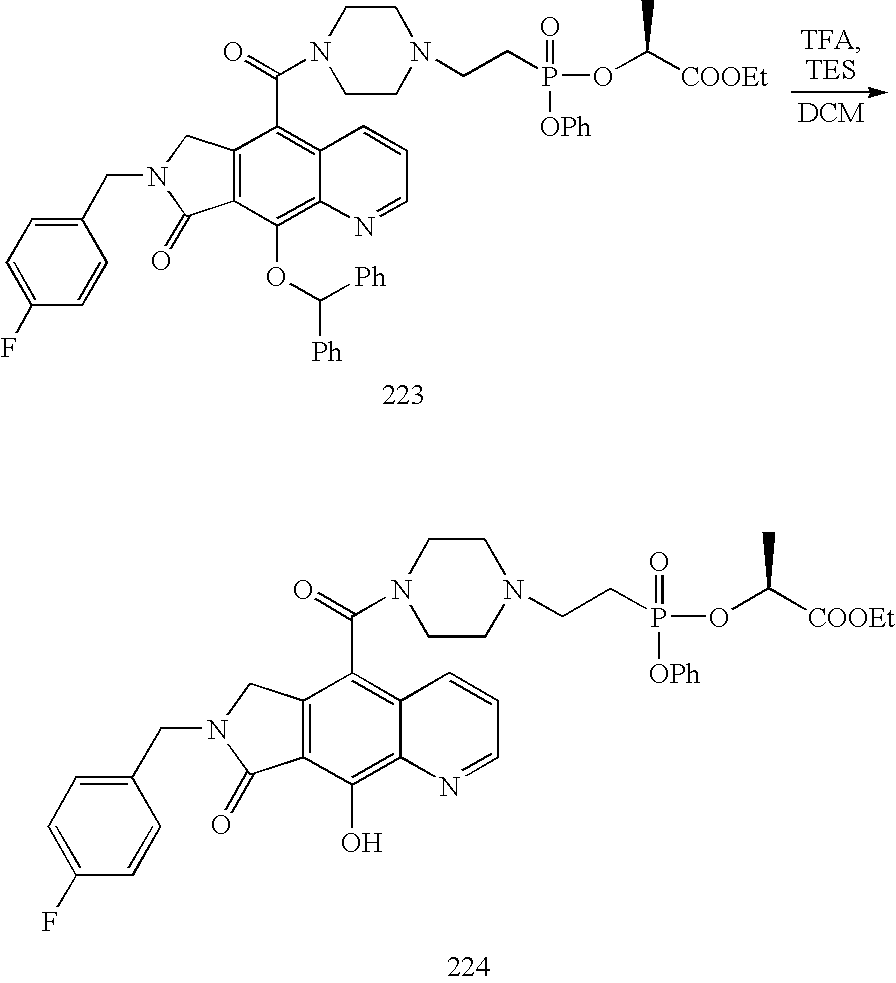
C12=C(C(=O)N(CC3=CC=C(F)C=C3)C1)C(OC([Ph])[Ph])=C1C(=C2C(N2CCN(CCP(OC([COOEt])C)(=O)[OPh])CC2)=O)C=CC=N1.C12=C(C(=O)N(CC3=CC=C(F)C=C3)C1)C(O)=C1C(=C2C(N2CCN(CCP(OC([COOEt])C)(=O)[OPh])CC2)=O)C=CC=N1
